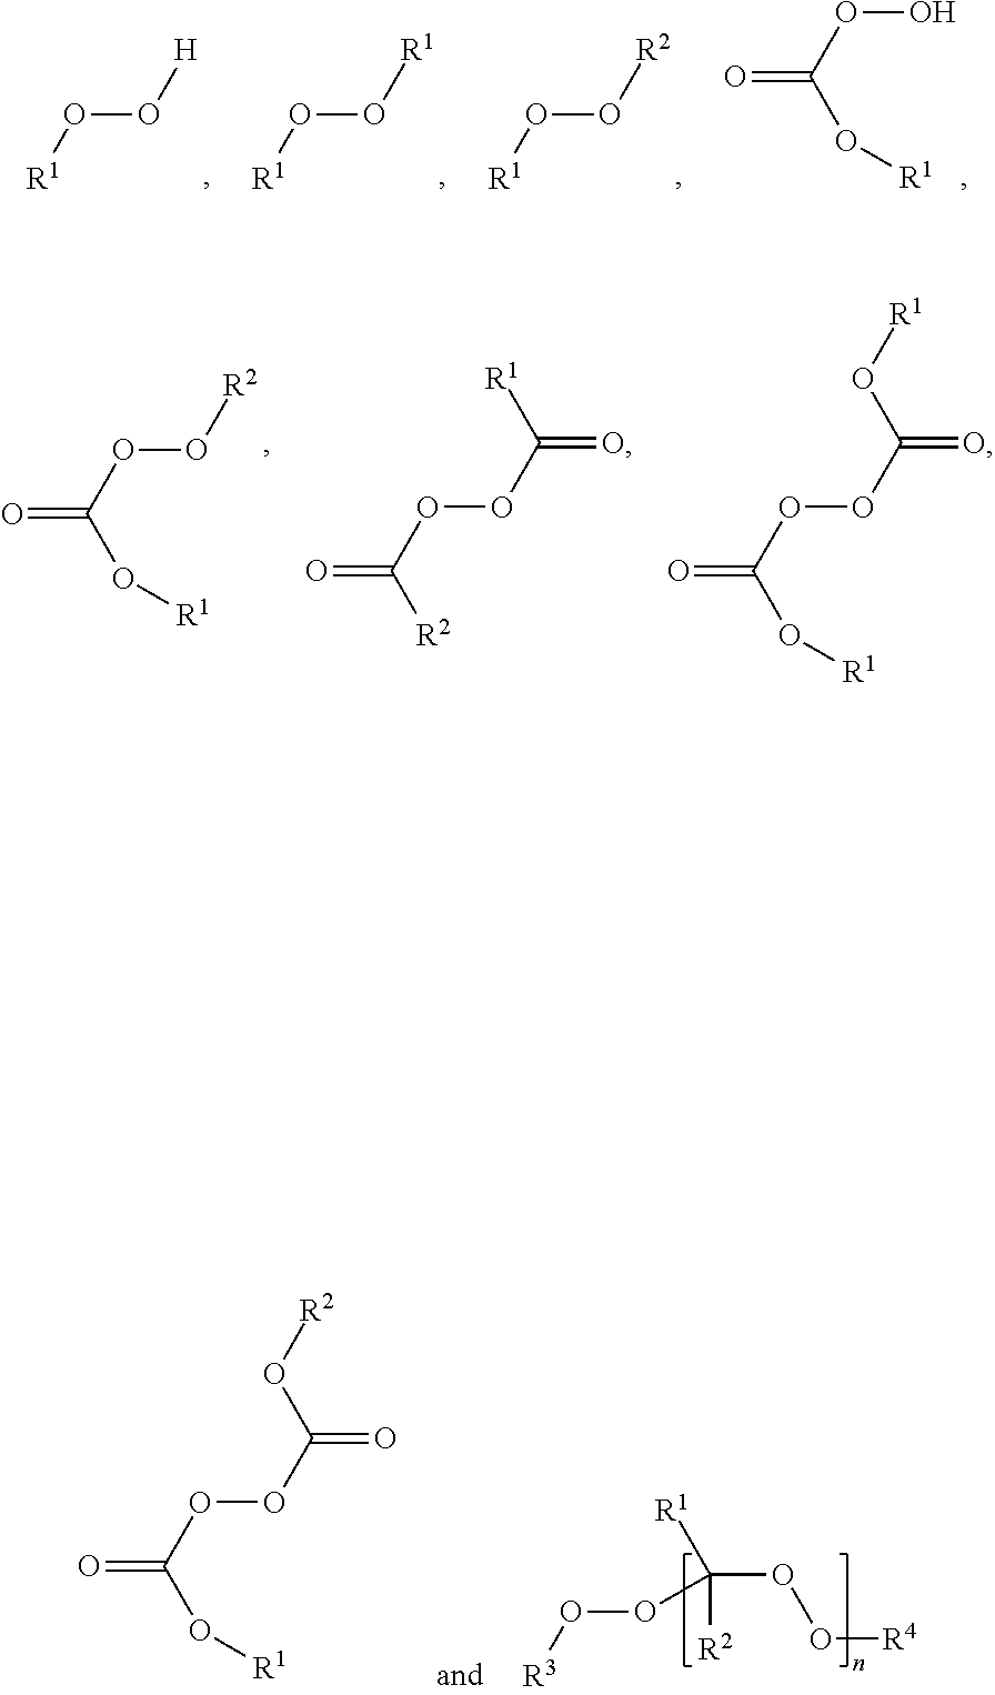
[R1]OO[H].[R1]OO[R1].[R1]OO[R2].O(O)C(=O)O[R1].O(O[R2])C(=O)O[R1].O(OC(=O)[R1])C(=O)[R2].O(OC(=O)O[R1])C(=O)O[R1].O(OC(=O)O[R2])C(=O)O[R1].[R3]OOC([R1])(OO[R4])[R2]
